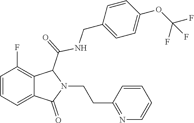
C1=CC=C2C(=C1F)C(C(NCC1=CC=C(OC(F)(F)F)C=C1)=O)N(CCC1=NC=CC=C1)C2=O
